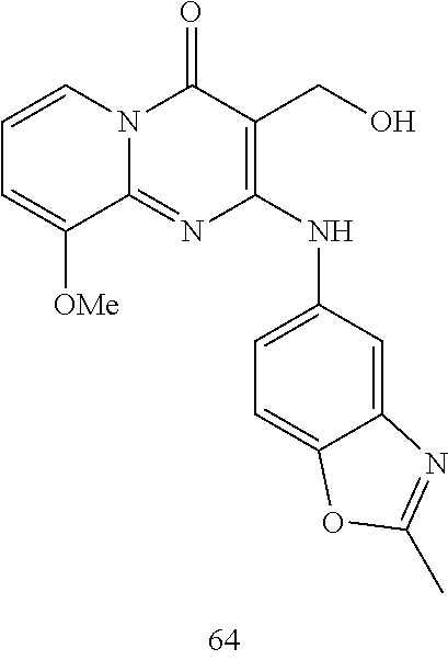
C1=CC=C([OMe])C2=NC(NC3=CC=C4C(=C3)N=C(C)O4)=C(CO)C(=O)N12
